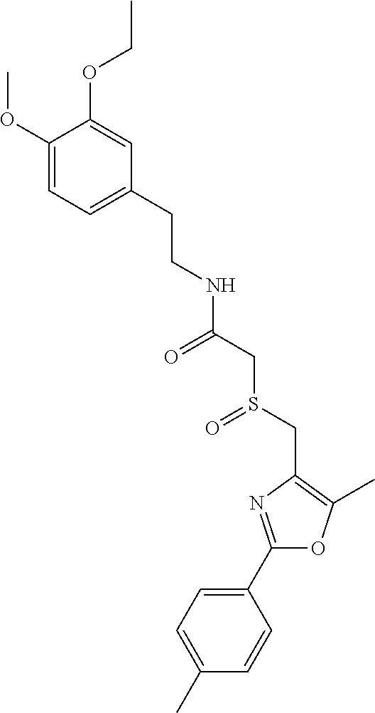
C1(OC)=CC=C(CCNC(=O)CS(CC2=C(C)OC(C3=CC=C(C)C=C3)=N2)=O)C=C1OCC
